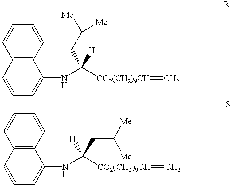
C1=CC=CC2=C1C(NC([CO2(CH2)9CH]=C)([H])CC([Me])[Me])=CC=C2.C1=CC=CC2=C1C(NC([CO2(CH2)9CH]=C)(CC([Me])[Me])[H])=CC=C2
